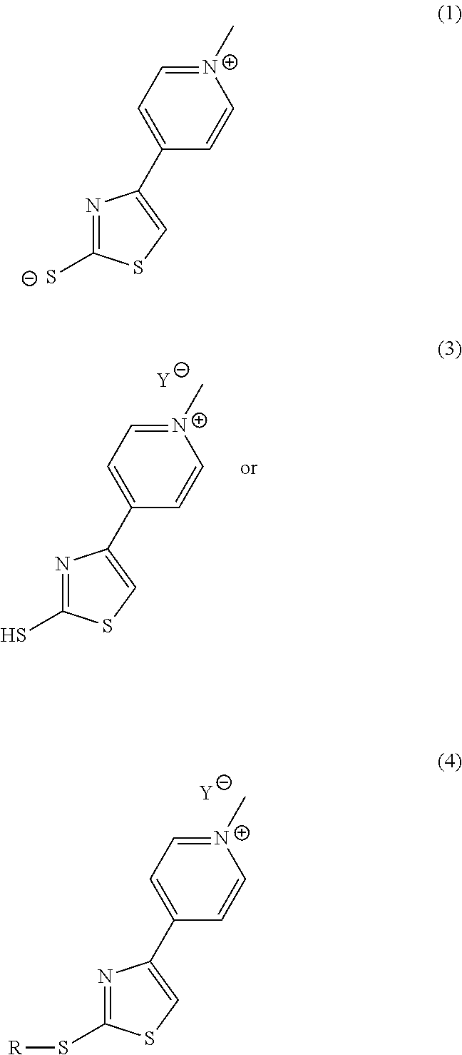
N1=C(S)SC=C1C1=CC=[N+](C)C=C1.[Y].N1=C(S[R])SC=C1C1=CC=[N+](C)C=C1.[Y].N1=C([S-])SC=C1C1=CC=[N+](C)C=C1
